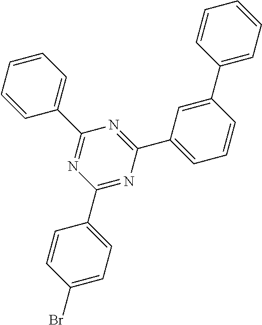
C1(C2=NC(C3=CC=CC=C3)=NC(C3=CC=C(Br)C=C3)=N2)=CC=CC(C2=CC=CC=C2)=C1
